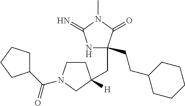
C1(CCC2CCCCC2)(CC2([H])CCN(C(C3CCCC3)=O)C2)NC(=N)N(C)C1=O
